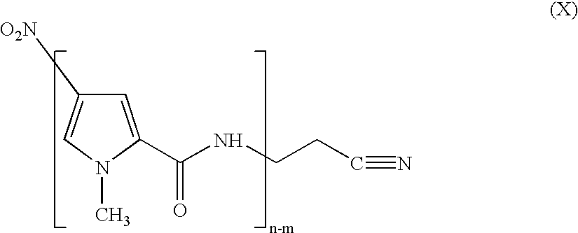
C1=C(C(NCCC#N)=O)N(C)C=C1[O2N]
